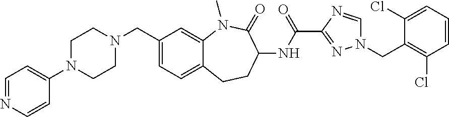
C1=C(CN2CCN(C3=CC=NC=C3)CC2)C=C2C(=C1)CCC(NC(C1=NN(CC3=C(Cl)C=CC=C3Cl)C=N1)=O)C(=O)N2C
